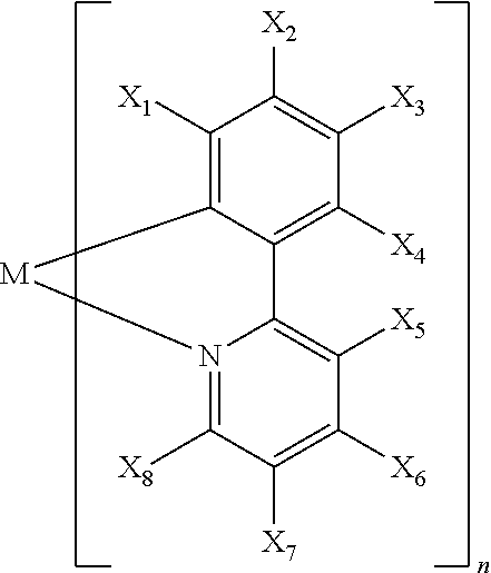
C1([X1])=C2C(=C([X4])C([X3])=C1[X2])C1=C([X5])C([X6])=C([X7])C([X8])=N1[M]2
